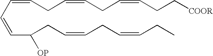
C(=CCC=CCC=CCC[COOR])C=CC(CC=CCC=CCC)[OP]
